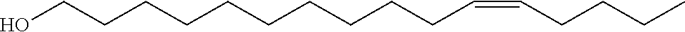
C(CCC=CCCCC)CCCCCCCO
